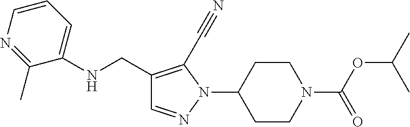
C1(NCC2=C(C#N)N(C3CCN(C(OC(C)C)=O)CC3)N=C2)=CC=CN=C1C
